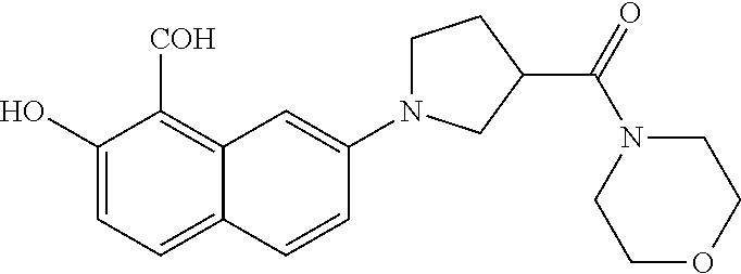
C1(O)=CC=C2C(=C1[COH])C=C(N1CCC(C(N3CCOCC3)=O)C1)C=C2
